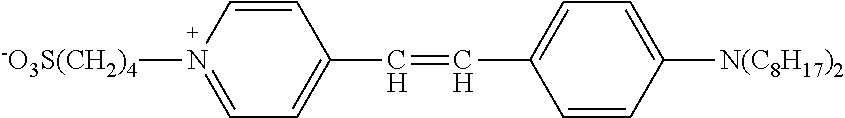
C1=CC(C=CC2=CC=C([N(C8H17)2])C=C2)=CC=N1[-O3S(CH2)4]
